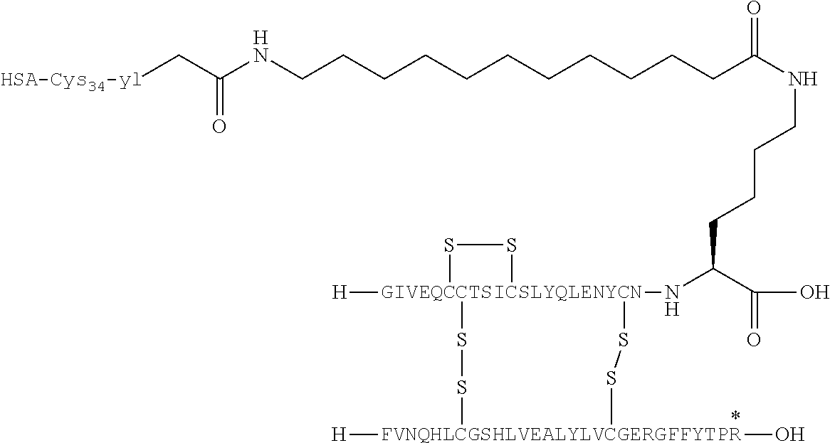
[HSA-Cys34-yl]CC(NCCCCCCCCCCCC(NCCCCC(N[GIVEQCCTSICSLYQLENYCN]12([H])(SS[FVNQHLCGSHLVEALYLVCGERGFFYTPR]([H])(O)SS1)SS2)C(O)=O)=O)=O
